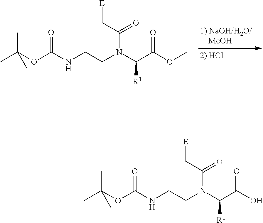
CC(OC(NCCN(C(C(OC)=O)[R1])C(C[E])=O)=O)(C)C.CC(OC(NCCN(C(C(O)=O)[R1])C(C[E])=O)=O)(C)C
